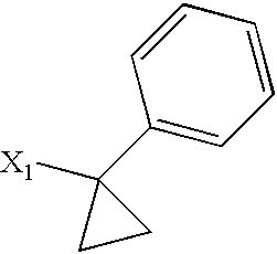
C1(C2([X1])CC2)=CC=CC=C1
